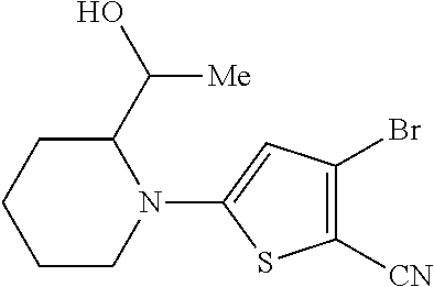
C1([CN])=C(Br)C=C(N2C(C(O)[Me])CCCC2)S1
